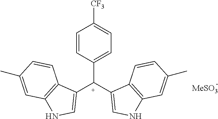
C1=CC([C+](C2=CNC3=C2C=CC(C)=C3)C2=CNC3=C2C=CC(C)=C3)=CC=C1[CF3]
